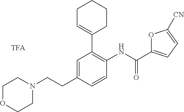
C1=C(CCN2CCOCC2)C=CC(NC(=O)C2=CC=C([CN])O2)=C1C1=CCCCC1.[TFA]
